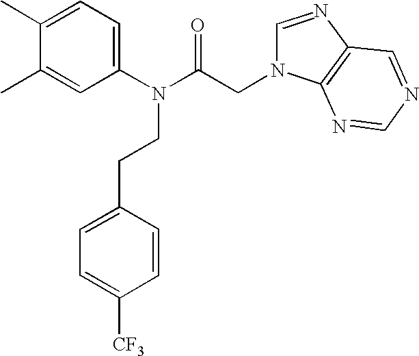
C1(C)=CC(N(C(CN2C=NC3=C2N=CN=C3)=O)CCC2=CC=C([CF3])C=C2)=CC=C1C
